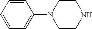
C1=CC=C(N2CCNCC2)C=C1
